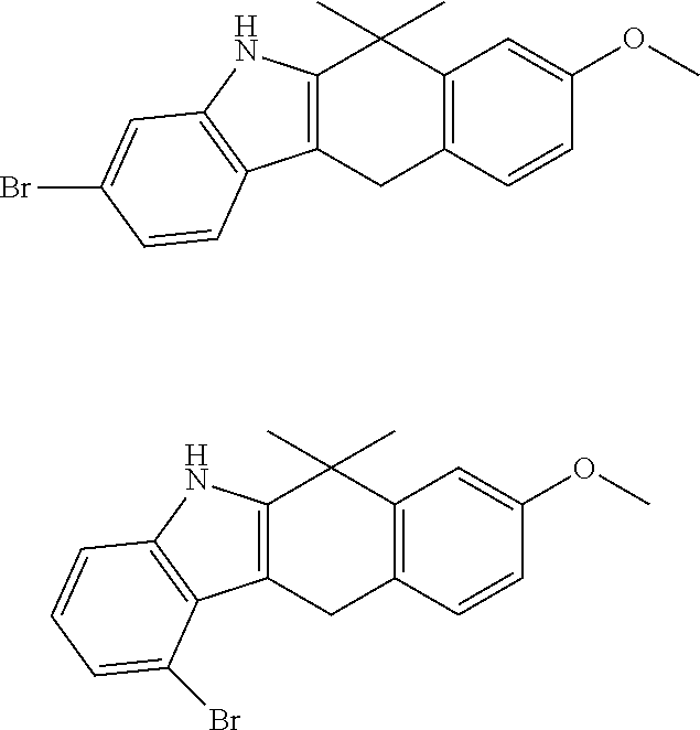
C12=C(C=CC(OC)=C1)CC1=C(C2(C)C)NC2=C1C=CC(Br)=C2.C12=C(C=CC(OC)=C1)CC1=C(C2(C)C)NC2=C1C(Br)=CC=C2
